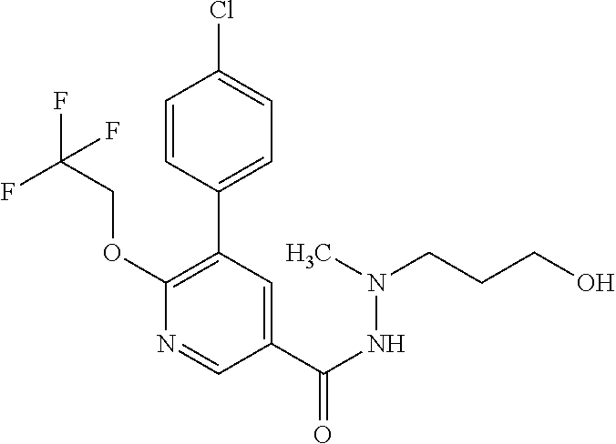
C1=CC(C2=C(OCC(F)(F)F)N=CC(C(NN(CCCO)C)=O)=C2)=CC=C1Cl
